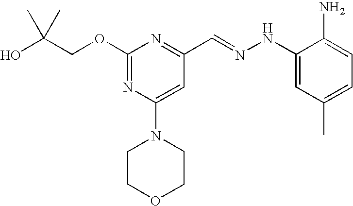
C(COC1=NC(N2CCOCC2)=CC(C=NNC2=CC(C)=CC=C2N)=N1)(O)(C)C
